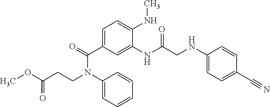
COC(CCN(C1=CC=CC=C1)C(=O)C1=CC=C(NC)C(NC(=O)CNC2=CC=C(C#N)C=C2)=C1)=O
